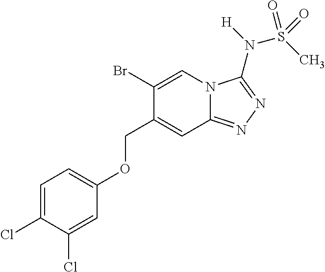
C1(Br)=CN2C(=NN=C2N(S(C)(=O)=O)[H])C=C1COC1=CC=C(Cl)C(Cl)=C1
